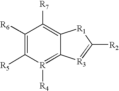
C1([R6])=C([R5])[R]([R4])=C2C(=C1[R7])[R1]C([R2])=[R3]2
